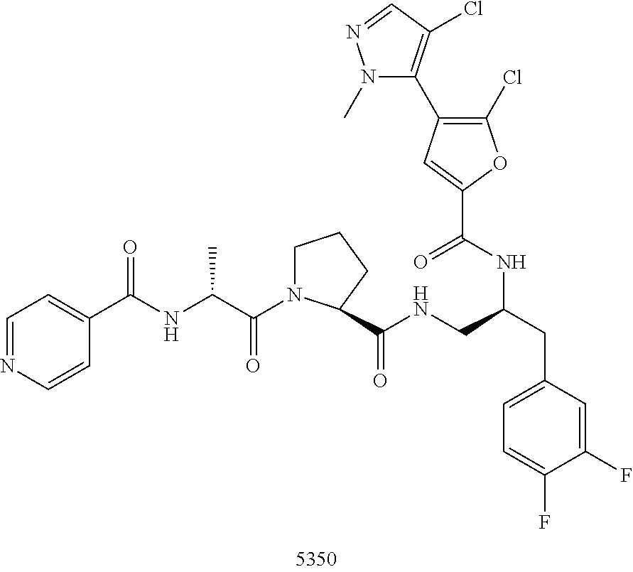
C1=NC=CC(C(NC(C(N2CCCC2C(NCC(NC(C2=CC(C3=C(Cl)C=NN3C)=C(Cl)O2)=O)CC2=CC=C(F)C(F)=C2)=O)=O)C)=O)=C1
